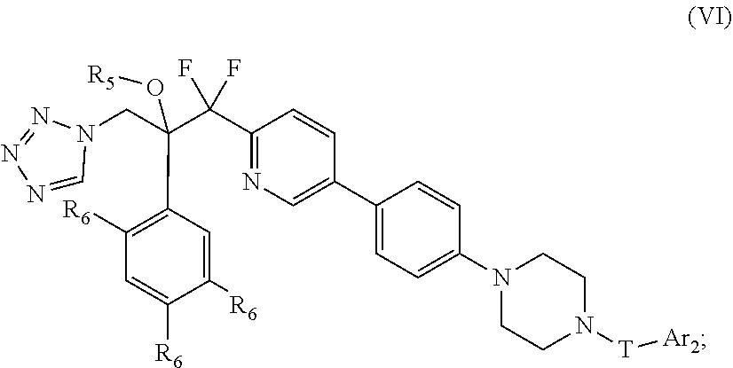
C1(C(C(CN2C=NN=N2)(O[R5])C2=C([R6])C=C([R6])C([R6])=C2)(F)F)=NC=C(C2=CC=C(N3CCN([T][Ar2])CC3)C=C2)C=C1
